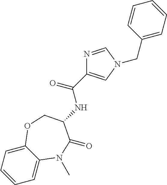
C1=CC=C2C(=C1)N(C)C(=O)C(NC(=O)C1=CN(CC3=CC=CC=C3)C=N1)CO2
